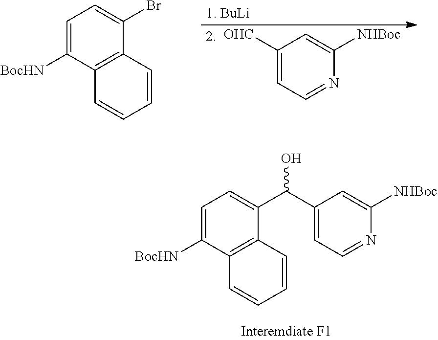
C1=C([BocHN])C2=C(C(C(C3=CC=NC([NHBoc])=C3)O)=C1)C=CC=C2.C1([OHC])=CC=NC([NHBoc])=C1.C1=C([BocHN])C2=C(C(Br)=C1)C=CC=C2
